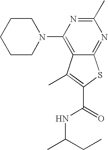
C1(N2CCCCC2)=C2C(=NC(C)=N1)SC(C(NC(CC)C)=O)=C2C
